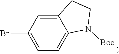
C12=CC(Br)=CC=C1N([Boc])CC2
